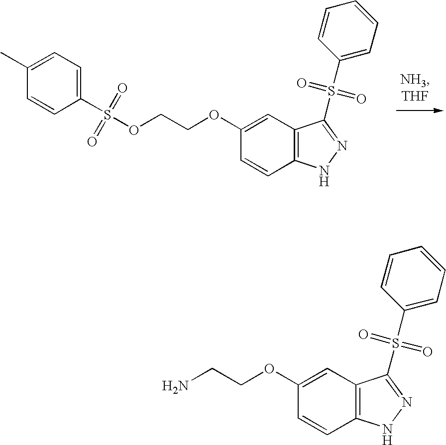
C1(S(OCCOC2=CC3=C(C=C2)NN=C3S(C2=CC=CC=C2)(=O)=O)(=O)=O)=CC=C(C)C=C1.NCCOC1=CC2=C(C=C1)NN=C2S(C1=CC=CC=C1)(=O)=O
